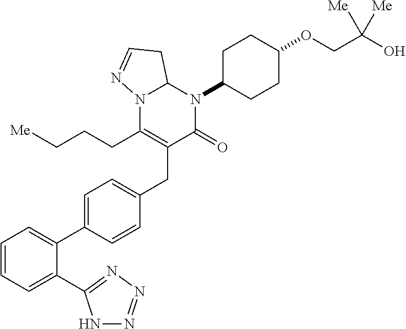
C1=CC=C(C2=NN=NN2)C(C2=CC=C(CC3=C(CCC[Me])N4C(N(C5CCC(OCC(O)([Me])[Me])CC5)C3=O)CC=N4)C=C2)=C1
